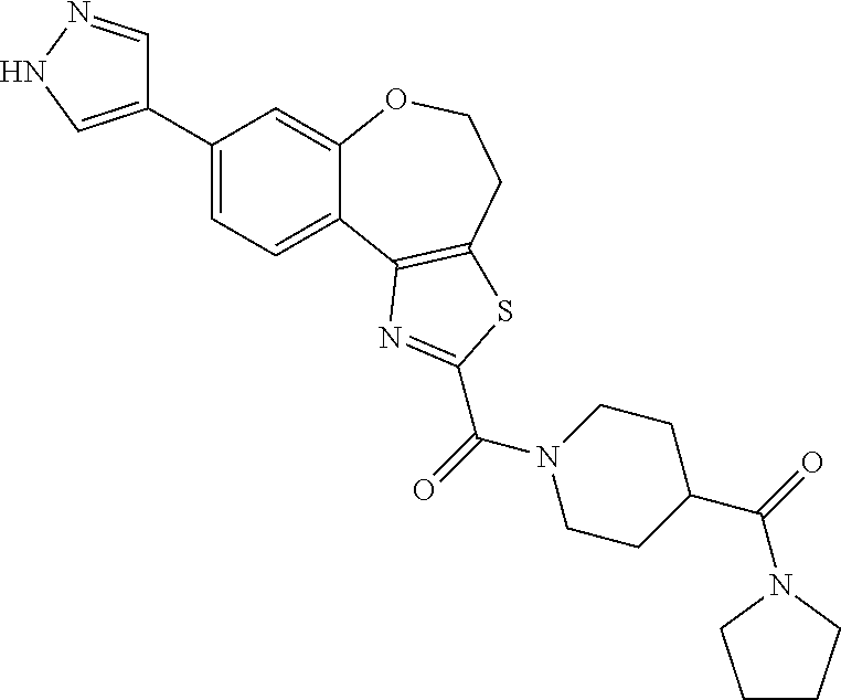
C1(C2=CNN=C2)=CC=C2C(=C1)OCCC1=C2N=C(C(N2CCC(C(=O)N3CCCC3)CC2)=O)S1
